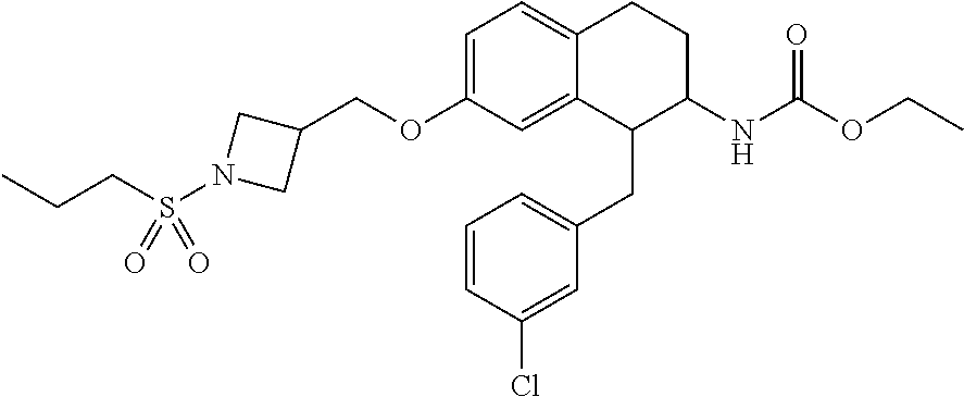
C1=C(OCC2CN(S(=O)(CCC)=O)C2)C=C2C(=C1)CCC(NC(=O)OCC)C2CC1=CC=CC(Cl)=C1
